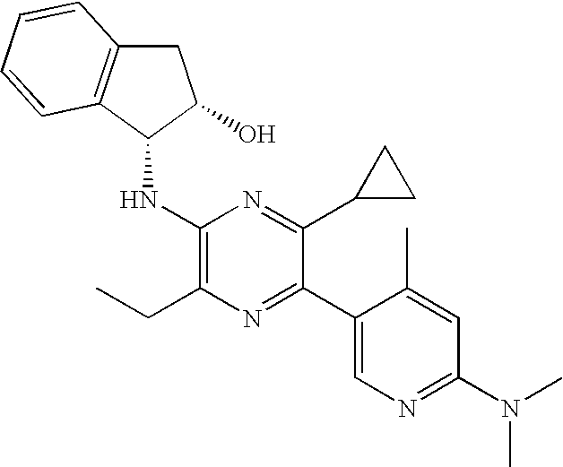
C1(NC2C(O)CC3=C2C=CC=C3)=C(CC)N=C(C2=CN=C(N(C)C)C=C2C)C(C2CC2)=N1
